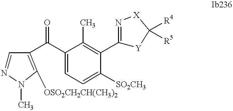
C1=NN(C)C([OSO2CH2CH(CH3)2])=C1C(C1=CC=C([SO2CH3])C(C2=N[X]C([R4])([R5])[Y]2)=C1C)=O
